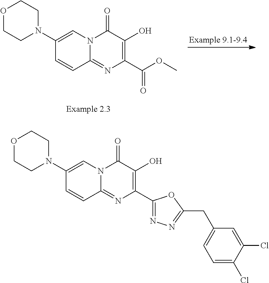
C1(C2=NN=C(CC3=CC=C(Cl)C(Cl)=C3)O2)=C(O)C(=O)N2C(=N1)C=CC(N1CCOCC1)=C2.C1(C(OC)=O)=C(O)C(=O)N2C(=N1)C=CC(N1CCOCC1)=C2
